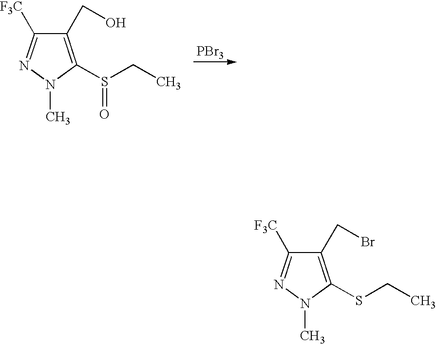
C1(CO)=C(S(CC)=O)N(C)N=C1[F3C].[PBr3].C1(CBr)=C(SCC)N(C)N=C1[F3C]
